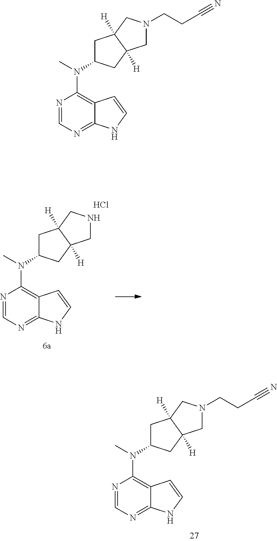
N1=CN=C2C(=C1N(C)C1CC3([H])C([H])(C1)CNC3)C=CN2.Cl.N1=CN=C2C(=C1N(C)C1CC3([H])C([H])(C1)CN(CCC#N)C3)C=CN2.N1=CN=C2C(=C1N(C)C1CC3([H])C([H])(C1)CN(CCC#N)C3)C=CN2
